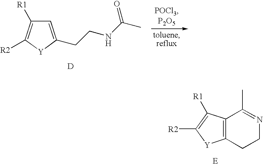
C1=C(CCNC(=O)C)[Y]C([R2])=C1[R1].[D].C12=C(CCN=C1C)[Y]C([R2])=C2[R1]
